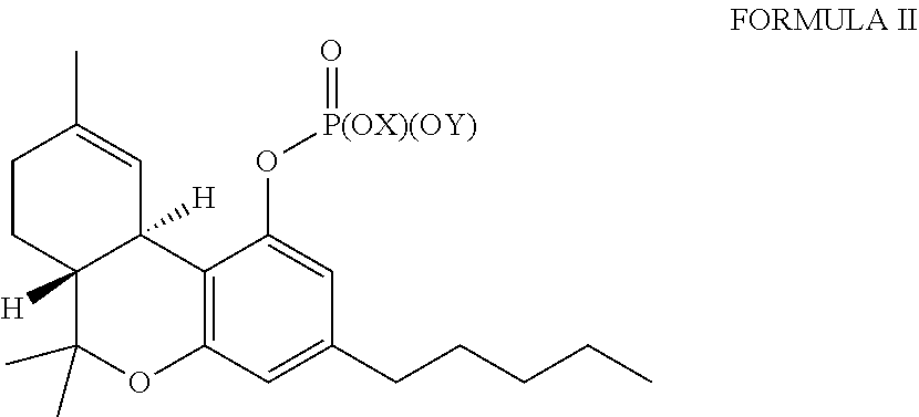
C1C(C)=CC2([H])C3=C(C=C(CCCCC)C=C3O[P(OX)(OY)]=O)OC(C)(C)C2([H])C1
